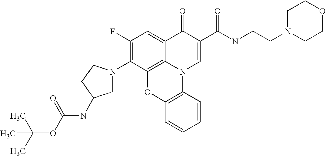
C1(F)=C(N2CC(NC(OC(C)(C)C)=O)CC2)C2=C3C(=C1)C(=O)C(C(NCCN1CCOCC1)=O)=CN3C1=C(O2)C=CC=C1
